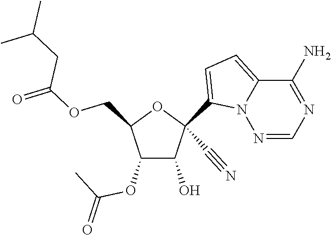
O(CC1C(OC(C)=O)C(O)C(C#N)(C2=CC=C3N2N=CN=C3N)O1)C(CC(C)C)=O
